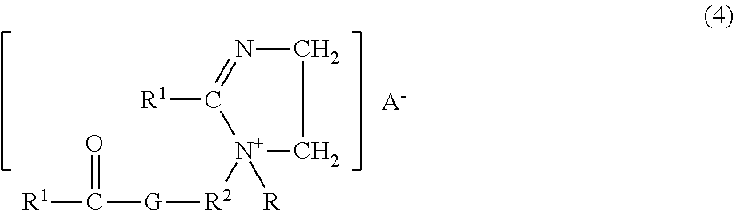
C1N=C([R1])[N+]([R2][G]C([R1])=O)([R])C1.[A-]
